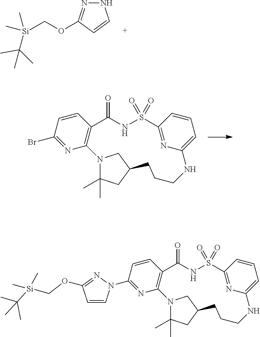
C1(Br)=NC2=C(C=C1)C(=O)NS(=O)(=O)C1=NC(=CC=C1)NCCCC1CC(C)(C)N2C1.N1N=C(OC[Si](C)(C)C(C)(C)C)C=C1.C1(N2C=CC(OC[Si](C(C)(C)C)(C)C)=N2)=NC2=C(C=C1)C(=O)NS(=O)(=O)C1=NC(=CC=C1)NCCCC1CC(C)(C)N2C1
